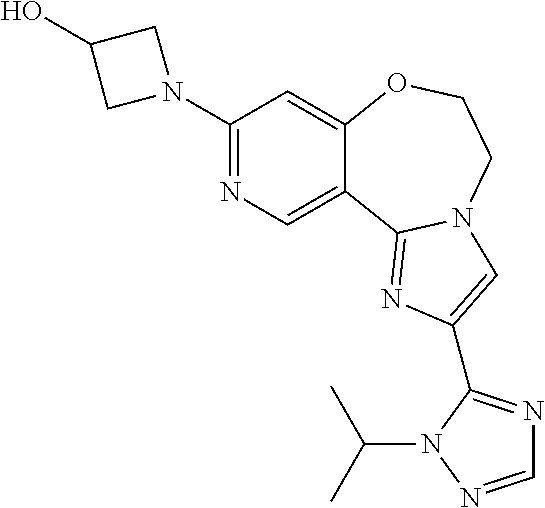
C1(N2CC(O)C2)=NC=C2C(=C1)OCCN1C2=NC(C2=NC=NN2C(C)C)=C1
